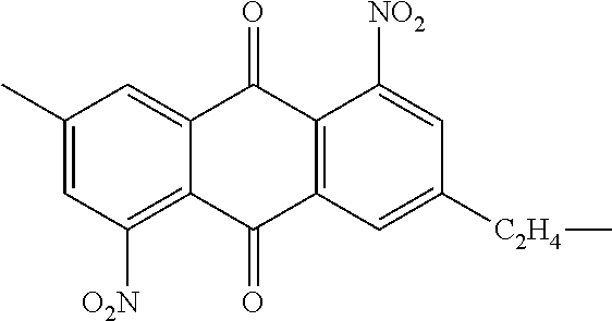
C1(C)=CC([O2N])=C2C(=C1)C(=O)C1=C(C2=O)C=C([C2H4]C)C=C1[NO2]
